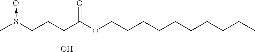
CS(CCC(C(OCCCCCCCCCC)=O)O)->O
